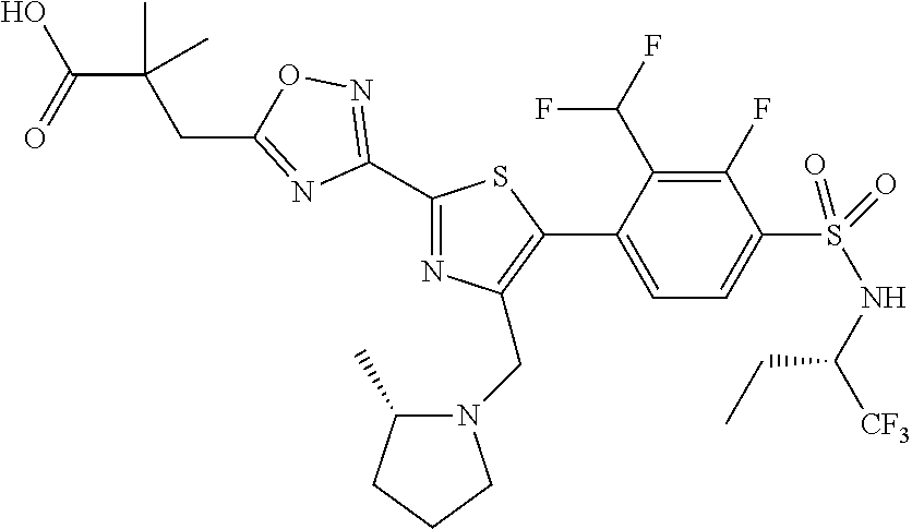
C1(F)=C(C(F)F)C(C2=C(CN3C(C)CCC3)N=C(C3=NOC(CC(C(O)=O)(C)C)=N3)S2)=CC=C1S(=O)(NC([CF3])CC)=O
